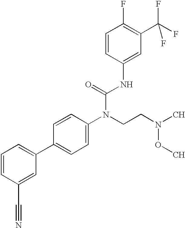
C1=CC(C#N)=CC(C2=CC=C(N(CCN(OC)C)C(=O)NC3=CC(C(F)(F)F)=C(F)C=C3)C=C2)=C1
